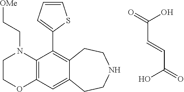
C12=C(C=C3C(=C1C1=CC=CS1)CCNCC3)OCCN2CC[OMe].C(C=CC(=O)O)(=O)O
